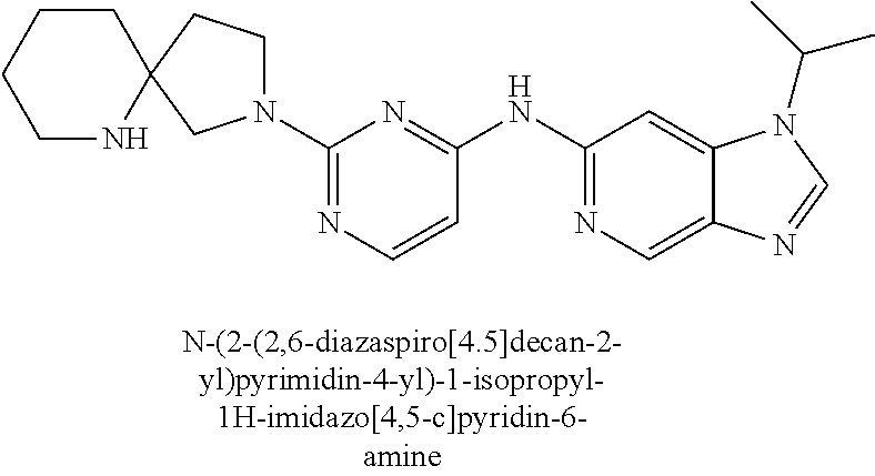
C1=CC(NC2=NC=C3C(=C2)N(C(C)C)C=N3)=NC(N2CCC3(C2)CCCCN3)=N1
